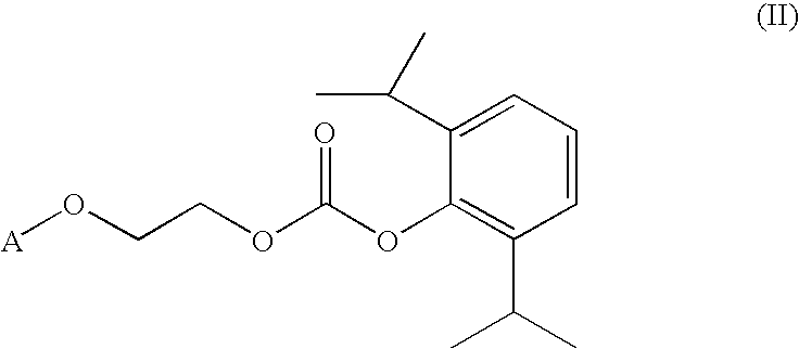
C1(C(C)C)=CC=CC(C(C)C)=C1OC(=O)OCCO[A]
